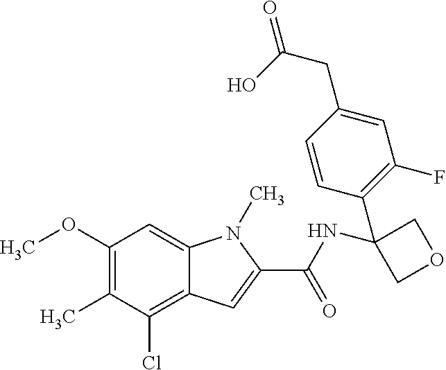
C1(OC)=C(C)C(Cl)=C2C(=C1)N(C)C(C(NC1(C3=C(F)C=C(CC(=O)O)C=C3)COC1)=O)=C2
